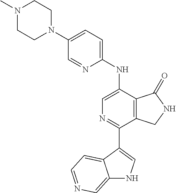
N1(C)CCN(C2=CC=C(NC3=CN=C(C4=CNC5=CN=CC=C54)C4=C3C(=O)NC4)N=C2)CC1
